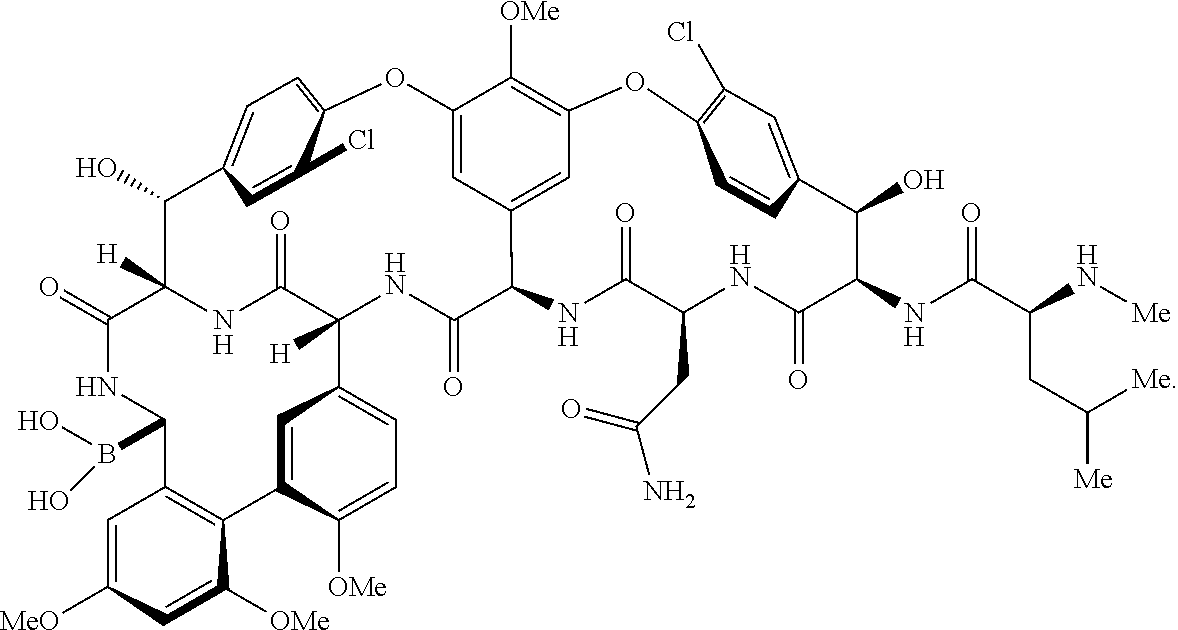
C1=C([MeO])C=C([OMe])C2=C1C(B(O)O)NC(=O)C1([H])NC(=O)C([H])(C3=CC=C([OMe])C2=C3)NC(=O)C2C3=CC(=C([OMe])C(=C3)OC3=CC=C(C1O)C=C3Cl)OC1=C(Cl)C=C(C=C1)C(O)C(NC(C(N[Me])CC([Me])[Me])=O)C(=O)NC(CC(N)=O)C(=O)N2
